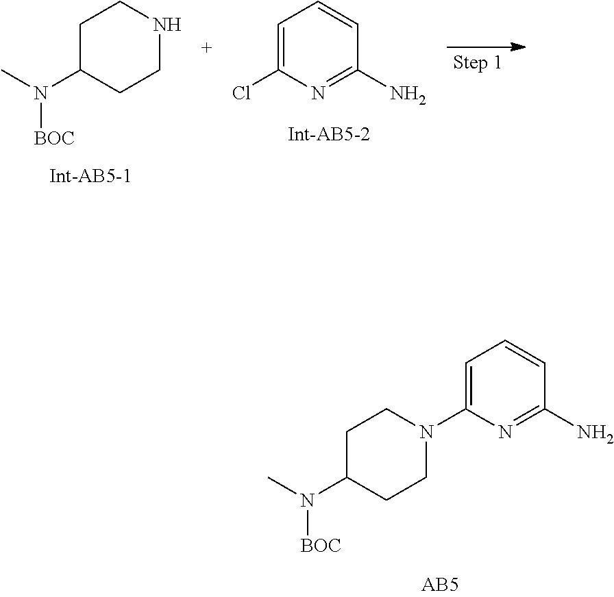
C1C(N(C)[BOC])CCNC1.C1=C(Cl)N=C(N)C=C1.C1C(N(C)[BOC])CCN(C2=CC=CC(N)=N2)C1
